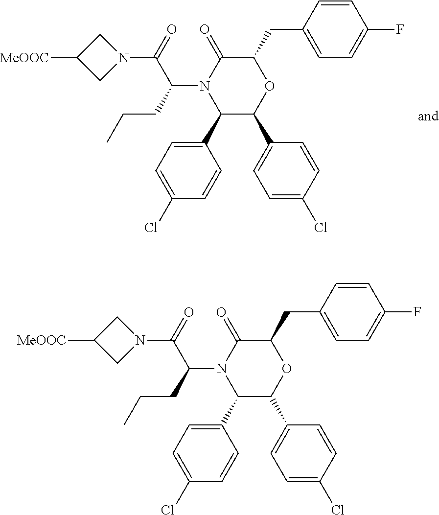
C1(C2=CC=C(Cl)C=C2)C(C2=CC=C(Cl)C=C2)OC(CC2=CC=C(F)C=C2)C(=O)N1C(CCC)C(=O)N1CC([MeOOC])C1.C1(C2=CC=C(Cl)C=C2)C(C2=CC=C(Cl)C=C2)OC(CC2=CC=C(F)C=C2)C(=O)N1C(CCC)C(=O)N1CC([MeOOC])C1
